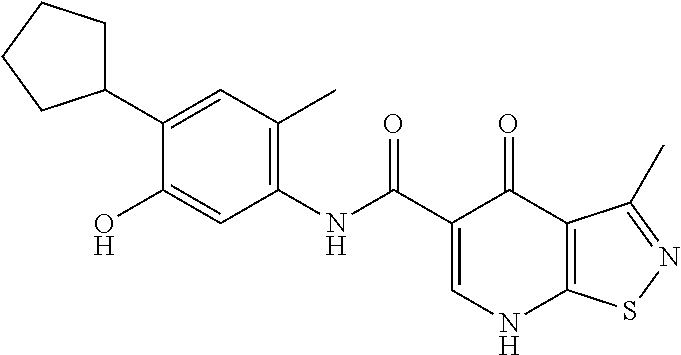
C1=C(C(=O)NC2=C(C)C=C(C3CCCC3)C(O)=C2)C(=O)C2=C(N1)SN=C2C
